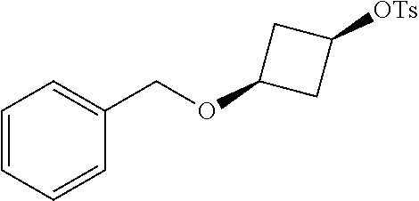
C1=CC=CC(COC2CC([OTs])C2)=C1
